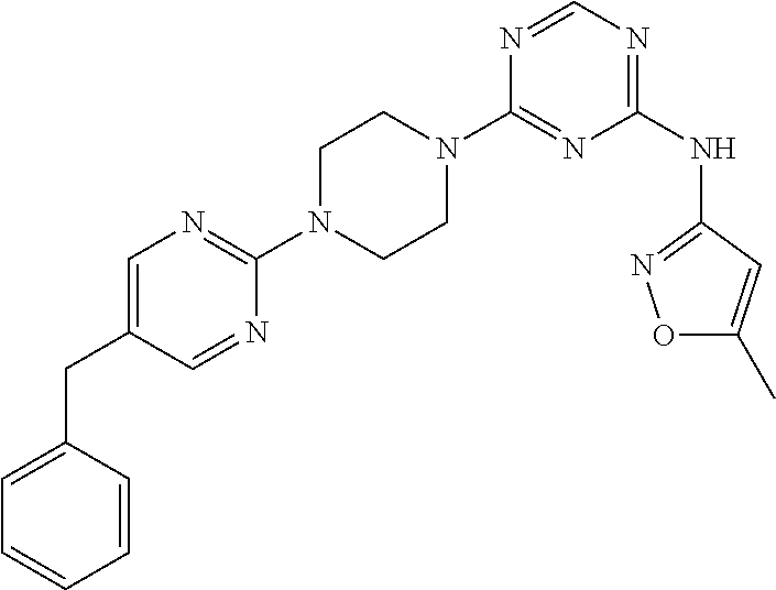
C1(N2CCN(C3=NC=C(CC4=CC=CC=C4)C=N3)CC2)=NC(NC2=NOC(C)=C2)=NC=N1
